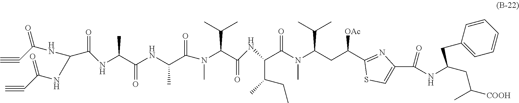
C(NC(C(C(C)C)N(C)C(C(NC(C(NC(=O)C(NC(C#C)=O)NC(C#C)=O)C)=O)C)=O)=O)(C(N(C(CC(C1=NC(C(=O)NC(CC([COOH])C)CC2=CC=CC=C2)=CS1)[OAc])C(C)C)C)=O)C(CC)C
